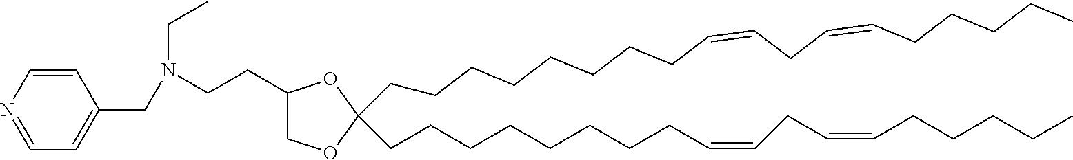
C1(CCN(CC2=CC=NC=C2)CC)COC(CCCCCCCCC=CCC=CCCCCC)(CCCCCCCCC=CCC=CCCCCC)O1
